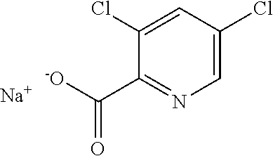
ClC1=CC(Cl)=CN=C1C([-O])=O.[Na]
